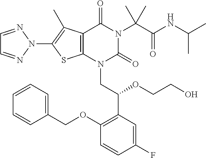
C12=C(N(CC(C3=C(OCC4=CC=CC=C4)C=CC(F)=C3)OCCO)C(=O)N(C(C(NC(C)C)=O)(C)C)C1=O)SC(N1N=CC=N1)=C2C
